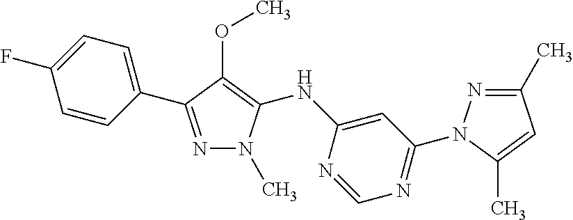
N1=C(C2=CC=C(F)C=C2)C(OC)=C(NC2=CC(N3N=C(C)C=C3C)=NC=N2)N1C
